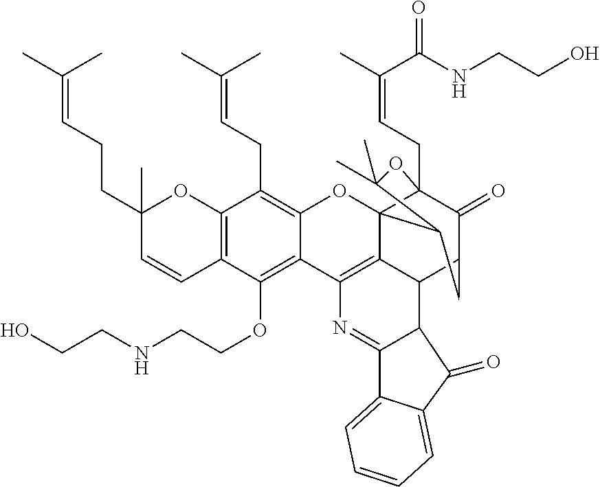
C12=C(C(OCCNCCO)=C3C(=C1CC=C(C)C)OC14C5=C3N=C3C(C5C5C(=O)C1(CC=C(C(=O)NCCO)C)OC(C)(C)C4C5)C(=O)C1=CC=CC=C31)C=CC(CCC=C(C)C)(C)O2
